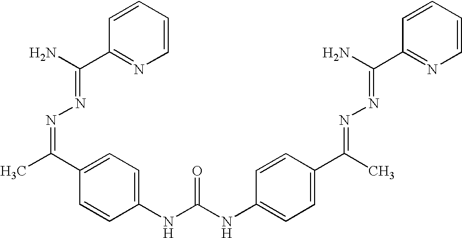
C1(NC(=O)NC2=CC=C(C(C)=NN=C(C3=NC=CC=C3)N)C=C2)=CC=C(C(C)=NN=C(C2=NC=CC=C2)N)C=C1
